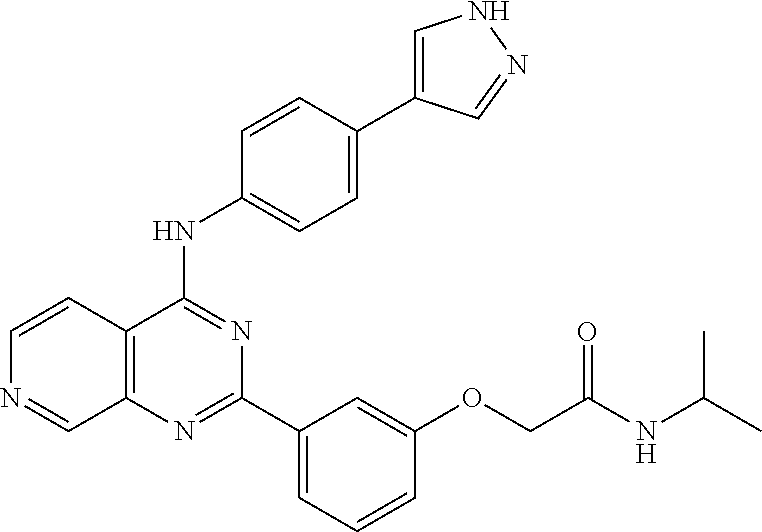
C12=C(C(NC3=CC=C(C4=CNN=C4)C=C3)=NC(C3=CC=CC(OCC(NC(C)C)=O)=C3)=N1)C=CN=C2
